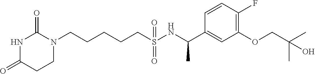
N1C(=O)CCN(CCCCCS(NC(C2=CC(OCC(C)(C)O)=C(F)C=C2)C)(=O)=O)C1=O
